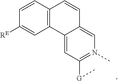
C12=CC([G]C)=N(C)C=C1C=CC1=C2C=C([RE])C=C1
